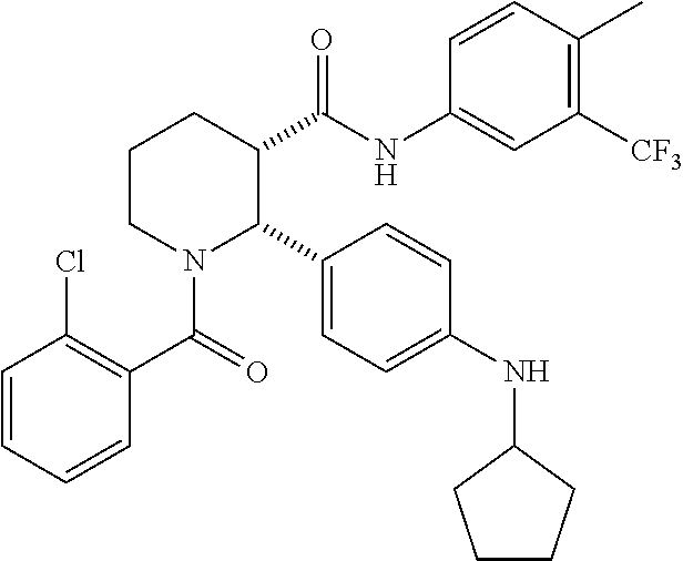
C1CN(C(=O)C2=C(Cl)C=CC=C2)C(C2=CC=C(NC3CCCC3)C=C2)C(C(NC2=CC([CF3])=C(C)C=C2)=O)C1
